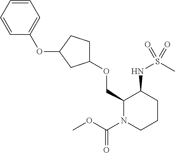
C1(OCC2N(C(OC)=O)CCCC2NS(C)(=O)=O)CCC(OC2=CC=CC=C2)C1
